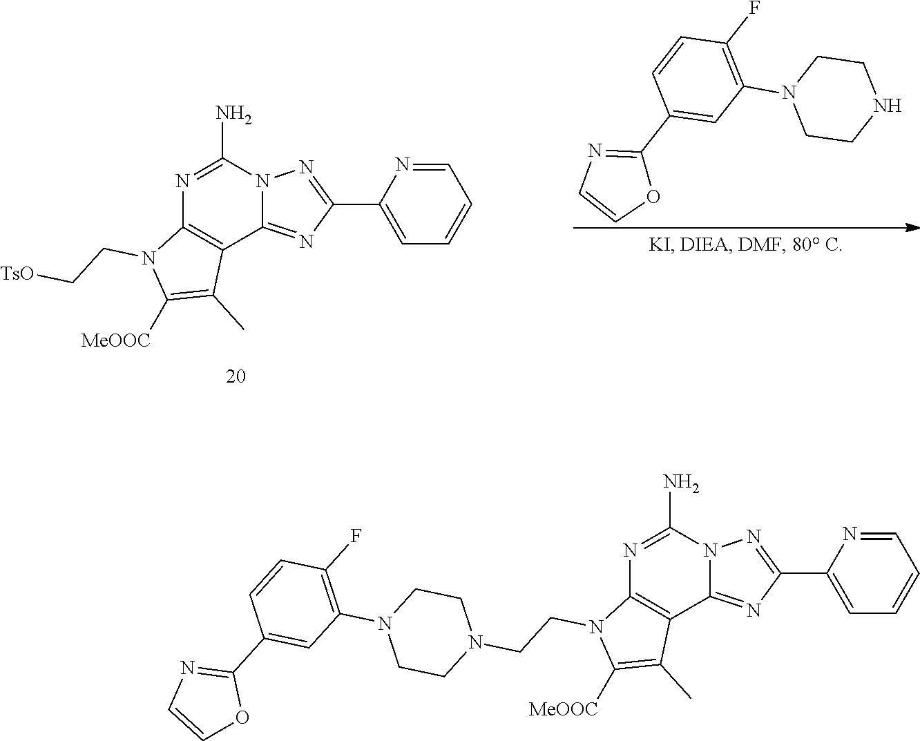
N1=C(N)N2C(=NC(C3=CC=CC=N3)=N2)C2=C1N(CCN1CCN(C3=C(F)C=CC(C4=NC=CO4)=C3)CC1)C([MeOOC])=C2C.N1=C(N)N2C(=NC(C3=CC=CC=N3)=N2)C2=C1N(CC[TsO])C([MeOOC])=C2C.C1(N2CCNCC2)=C(F)C=CC(C2=NC=CO2)=C1
